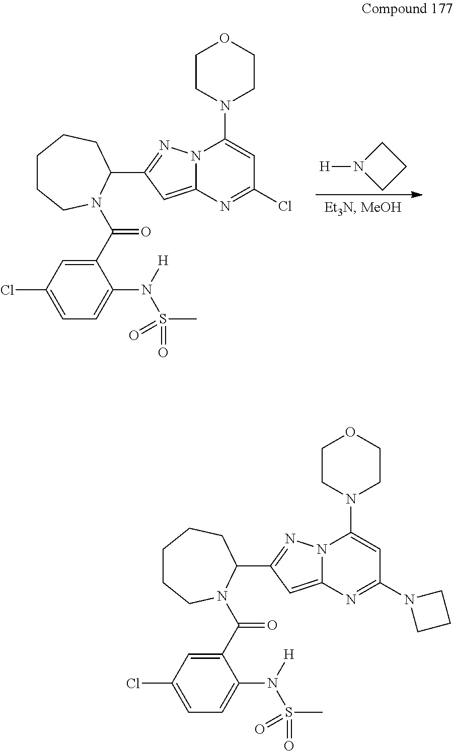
C1N([H])CC1.N12C(=CC(C3CCCCCN3C(C3=CC(Cl)=CC=C3N(S(=O)(C)=O)[H])=O)=N1)N=C(Cl)C=C2N1CCOCC1.N12C(=CC(C3CCCCCN3C(C3=CC(Cl)=CC=C3N(S(=O)(C)=O)[H])=O)=N1)N=C(N1CCC1)C=C2N1CCOCC1
